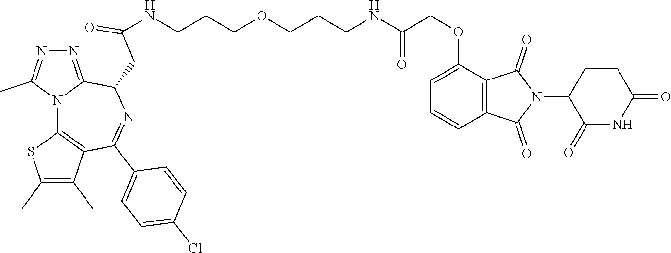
N(C(CC1C2=NN=C(C)N2C2=C(C(C)=C(C)S2)C(C2=CC=C(Cl)C=C2)=N1)=O)CCCOCCCNC(COC1=CC=CC2=C1C(=O)N(C1C(=O)NC(=O)CC1)C2=O)=O
